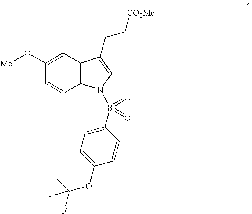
C1=C(O[Me])C=CC2=C1C(CC[CO2Me])=CN2S(C1=CC=C(OC(F)(F)F)C=C1)(=O)=O
